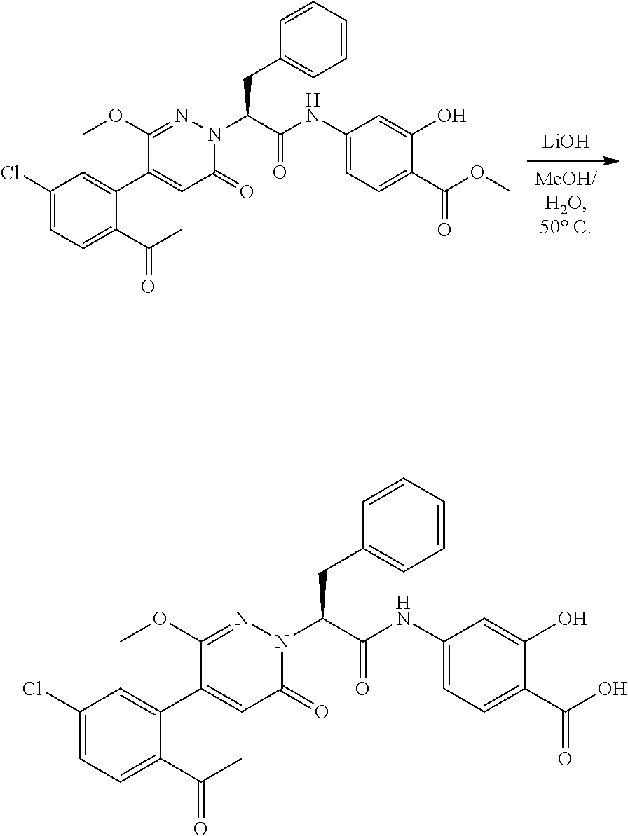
C1=CC=CC=C1CC(C(NC1=CC=C(C(=O)O)C(O)=C1)=O)N1C(=O)C=C(C2=CC(Cl)=CC=C2C(=O)C)C(OC)=N1.C1=CC=CC=C1CC(C(NC1=CC=C(C(=O)OC)C(O)=C1)=O)N1C(=O)C=C(C2=CC(Cl)=CC=C2C(=O)C)C(OC)=N1.[LiOH]
